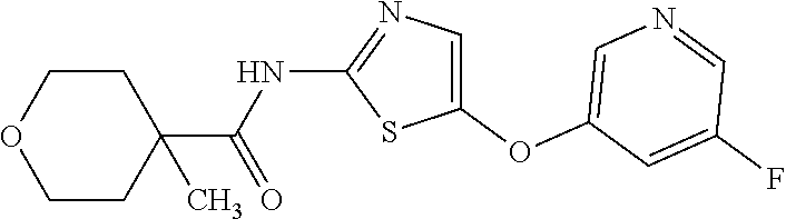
N(C(=O)C1(C)CCOCC1)C1=NC=C(OC2=CN=CC(F)=C2)S1
